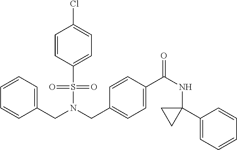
C(N(S(=O)(=O)C1=CC=C(Cl)C=C1)CC1=CC=C(C(NC2(C3=CC=CC=C3)CC2)=O)C=C1)C1=CC=CC=C1
